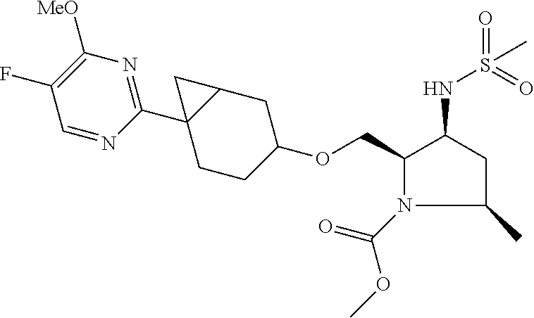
C1(COC2CCC3(C4=NC([MeO])=C(F)C=N4)C(C2)C3)N(C(=O)OC)C(C)CC1NS(=O)(=O)C
